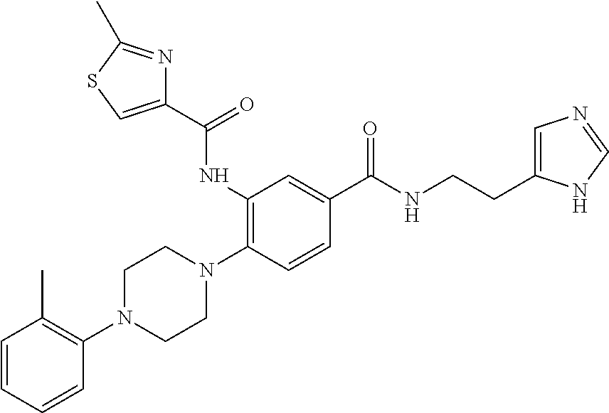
C1=CC=CC(N2CCN(C3=C(NC(C4=CSC(C)=N4)=O)C=C(C(NCCC4=CN=CN4)=O)C=C3)CC2)=C1C
